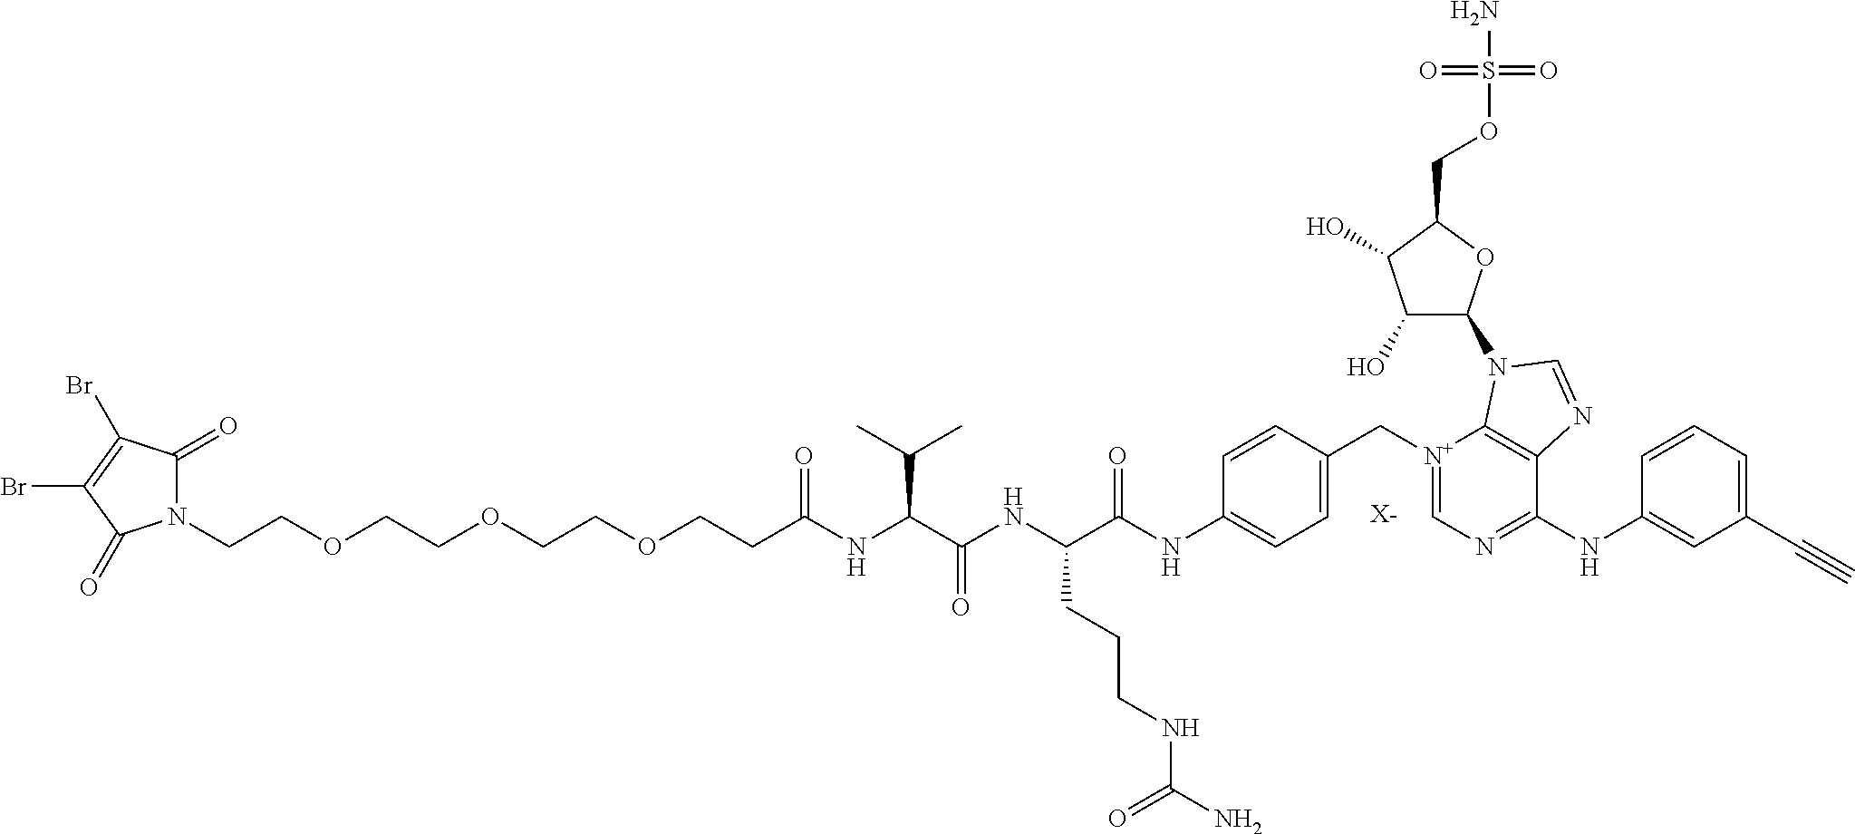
[X-].N1(CCOCCOCCOCCC(NC(C(NC(C(NC2=CC=C(C[N+]3=CN=C(NC4=CC(C#C)=CC=C4)C4=C3N(C3C(O)C(O)C(COS(N)(=O)=O)O3)C=N4)C=C2)=O)CCCNC(N)=O)=O)C(C)C)=O)C(=O)C(Br)=C(Br)C1=O
